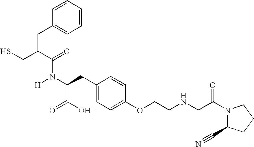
C1=CC=CC(CC(CS)C(=O)N(C(CC2=CC=C(OCCNCC(=O)N3C(C#N)CCC3)C=C2)C(O)=O)[H])=C1
